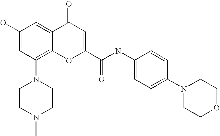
C1(O)=CC(N2CCN(C)CC2)=C2C(=C1)C(=O)C=C(C(=O)NC1=CC=C(N3CCOCC3)C=C1)O2
